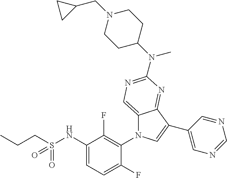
C12=CN=C(N(C3CCN(CC4CC4)CC3)C)N=C1C(C1=CN=CN=C1)=CN2C1=C(F)C(NS(CCC)(=O)=O)=CC=C1F
